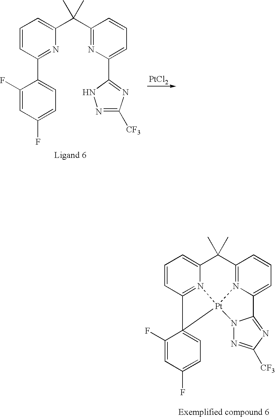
[PtCl2].C1=CC(C2=CC=C(F)C=C2F)=NC(C(C2=NC(C3=NC([CF3])=NN3)=CC=C2)(C)C)=C1.C1=CC2=N3C(=C1)C(C)(C)C1=N4C(=CC=C1)C1=NC([CF3])=NN1[Pt]34C21=CC=C(F)C=C1F
